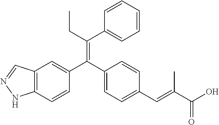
C12=C(C=CC(C(C3=CC=C(C=C(C(O)=O)C)C=C3)=C(CC)C3=CC=CC=C3)=C1)NN=C2
